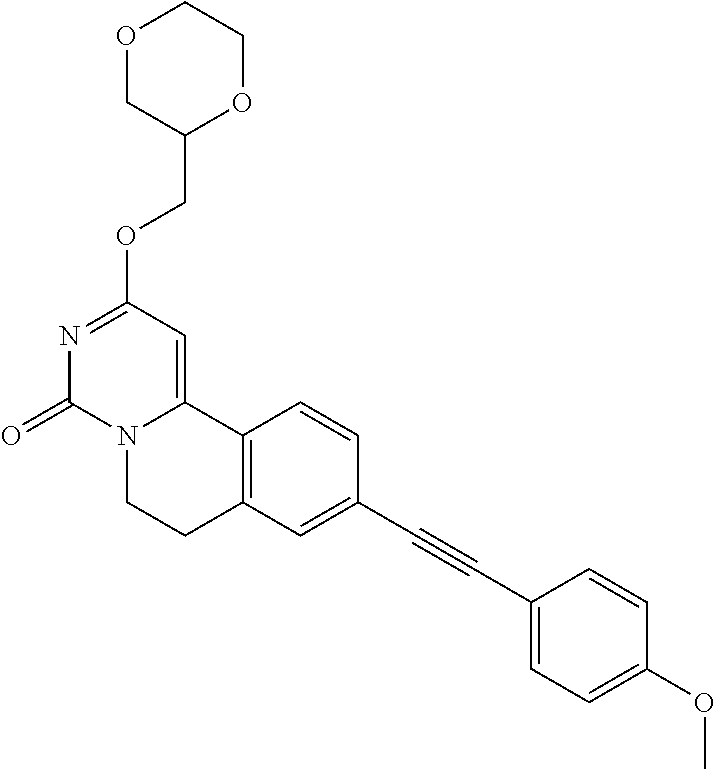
O1CC(COC2=NC(=O)N3C(=C2)C2=C(CC3)C=C(C#CC3=CC=C(OC)C=C3)C=C2)OCC1
